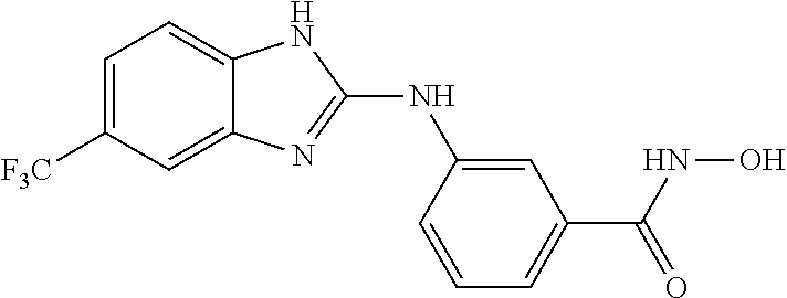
C1=C([F3C])C=C2C(=C1)NC(NC1=CC(C(NO)=O)=CC=C1)=N2
